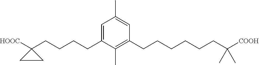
C1(C)=CC(CCCCCCC([COOH])(C)C)=C(C)C(CCCCC2([HOOC])CC2)=C1
